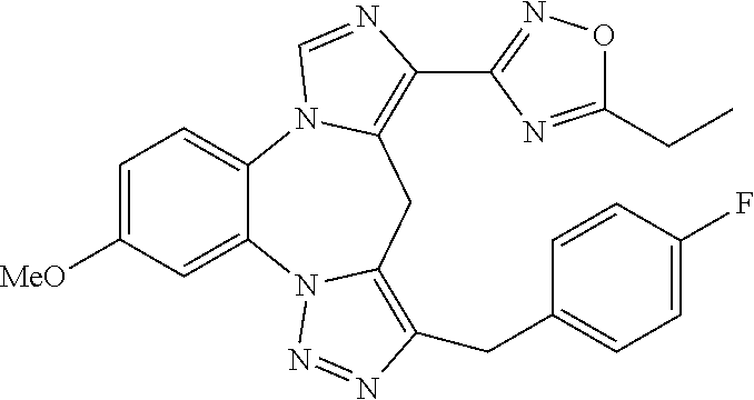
C12=CC=C([MeO])C=C1N1C(=C(CC3=CC=C(F)C=C3)N=N1)CC1=C(C3=NOC(CC)=N3)N=CN21
